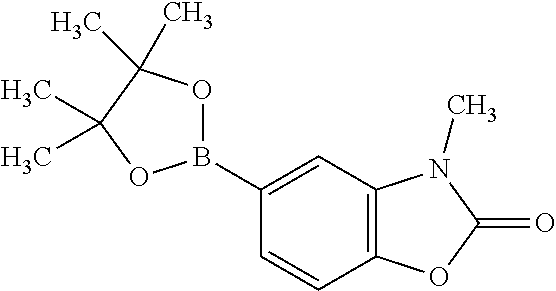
C1(B2OC(C)(C)C(C)(C)O2)=CC2=C(C=C1)OC(=O)N2C
